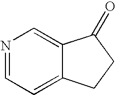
N1=CC=C2C(=C1)C(=O)CC2
